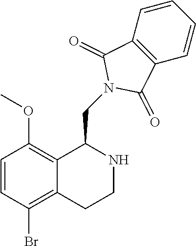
C1=CC(Br)=C2C(=C1OC)C(CN1C(=O)C3=C(C1=O)C=CC=C3)NCC2
